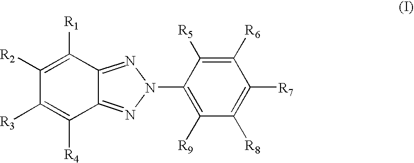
C12=NN(C3=C([R9])C([R8])=C([R7])C([R6])=C3[R5])N=C1C([R1])=C([R2])C([R3])=C2[R4]
